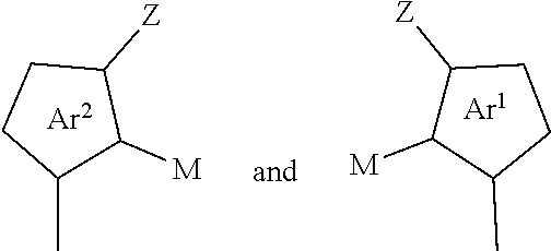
[Ar2].C1([Z])CCC(C)C1[M].[Ar1].C1([Z])C([M])C(C)CC1
